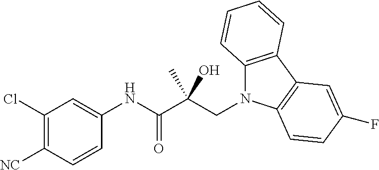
C1(Cl)=C([NC])C=CC(NC(C(CN2C3=C(C4=C2C=CC(F)=C4)C=CC=C3)(O)C)=O)=C1
